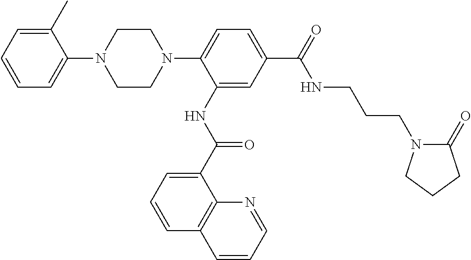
C1=CC=C(C)C(N2CCN(C3=CC=C(C(NCCCN4C(=O)CCC4)=O)C=C3NC(=O)C3=CC=CC4=C3N=CC=C4)CC2)=C1
